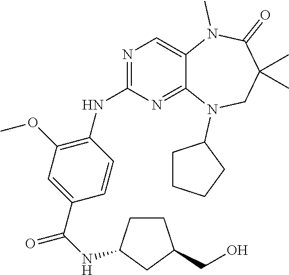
C1=CC(C(NC2CCC(CO)C2)=O)=CC(OC)=C1NC1=NC=C2C(=N1)N(C1CCCC1)CC(C)(C)C(=O)N2C
